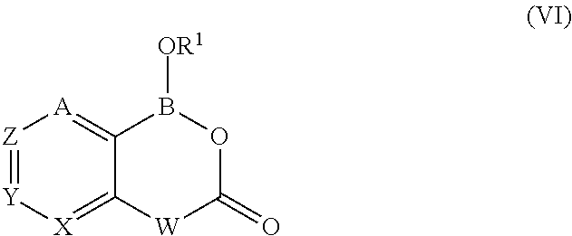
[Z]1=[Y][X]=C2C(=[A]1)B([OR1])OC(=O)[W]2
